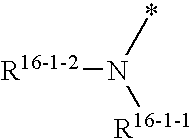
[R16-1-2]N(*)[R16-1-1]
